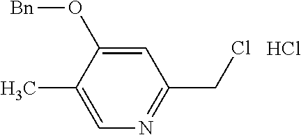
C1=C(O[Bn])C(C)=CN=C1CCl.Cl
